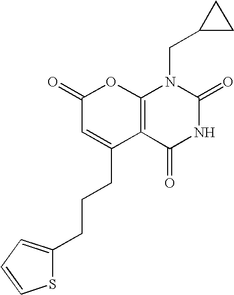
C1(=O)C=C(CCCC2=CC=CS2)C2=C(O1)N(CC1CC1)C(=O)NC2=O
